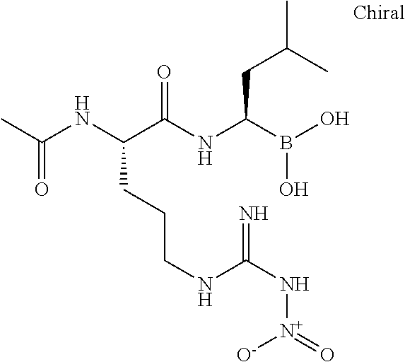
CC(NC(C(NC(B(O)O)CC(C)C)=O)CCCNC(N[N+](=O)[O-])=N)=O
